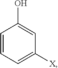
C1=CC=C([X])C=C1O
